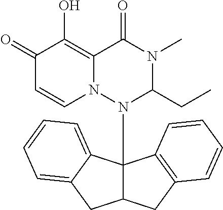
C1(=O)C=CN2C(=C1O)C(=O)N(C)C(CC)N2C12C(CC3=C1C=CC=C3)CC1=CC=CC=C21
